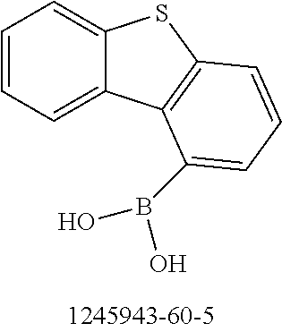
C1=CC=C2C(=C1)SC1=C2C(B(O)O)=CC=C1
